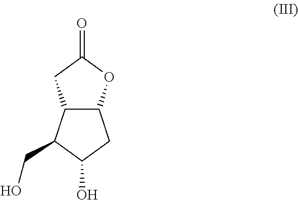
C12C(C(CO)C(O)C1)CC(=O)O2
